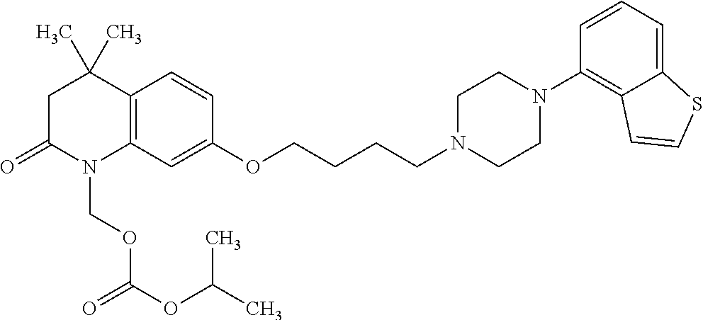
C12=C(C=C(OCCCCN3CCN(C4=C5C(=CC=C4)SC=C5)CC3)C=C1)N(COC(=O)OC(C)C)C(=O)CC2(C)C
